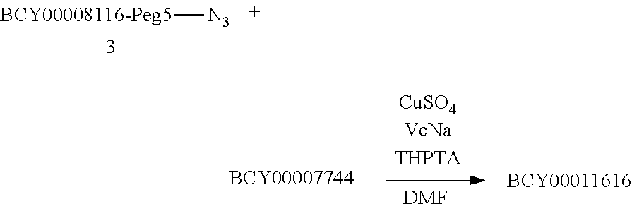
[BCY00008116-Peg5][N3].[DMF]
